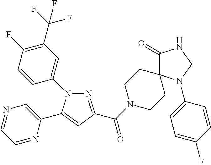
N1(C2=CC(C(F)(F)F)=C(F)C=C2)N=C(C(N2CCC3(CC2)C(=O)NCN3C2=CC=C(F)C=C2)=O)C=C1C1=CN=CC=N1
